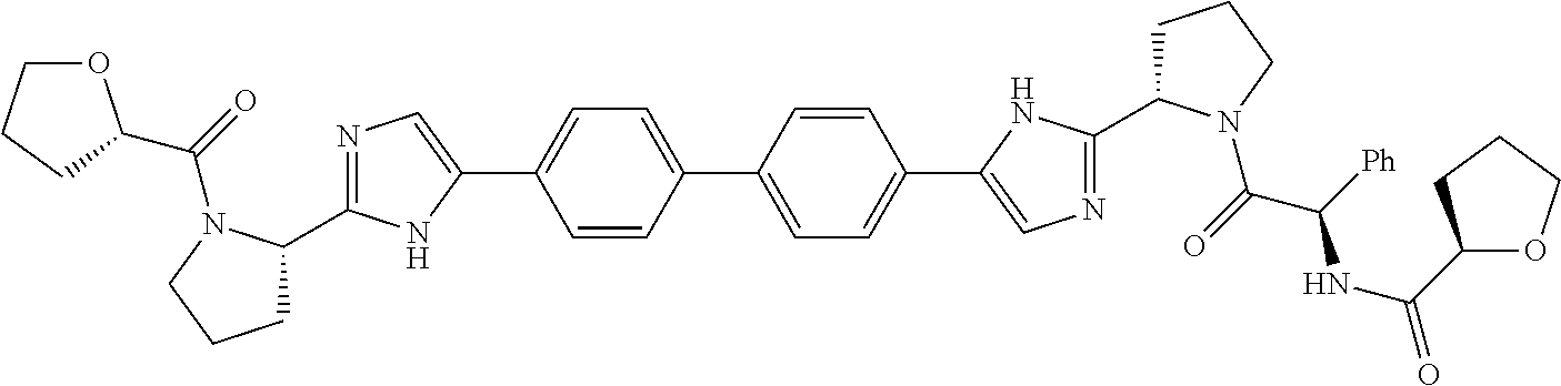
C1(C2=NC=C(C3=CC=C(C4=CC=C(C5=CN=C(C6CCCN6C(=O)C([Ph])NC(=O)C6OCCC6)N5)C=C4)C=C3)N2)CCCN1C(C1OCCC1)=O
